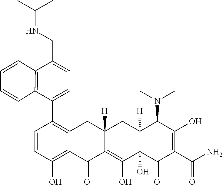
C1=CC(O)=C2C(=C1C1=CC=C(CNC(C)C)C3=C1C=CC=C3)CC1([H])C(=C(O)C3(O)C([H])(C1)C(N(C)C)C(O)=C(C(N)=O)C3=O)C2=O
